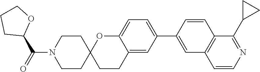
C1CN(C(=O)C2OCCC2)CCC12CCC1=CC(C3=CC4=C(C=C3)C(C3CC3)=NC=C4)=CC=C1O2
